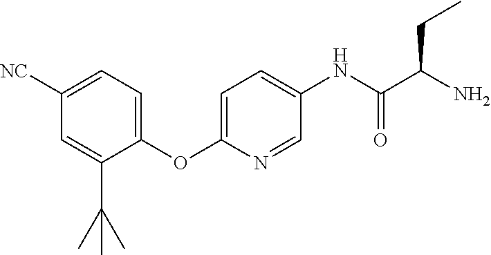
C1(OC2=CC=C(NC(=O)C(N)CC)C=N2)=CC=C([NC])C=C1C(C)(C)C
